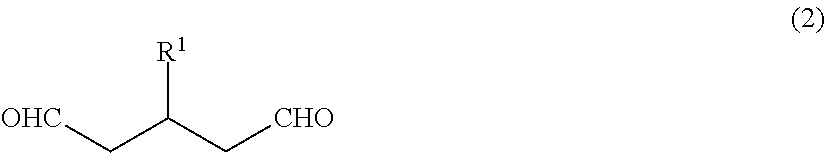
[R1]C(C[CHO])C[OHC]
